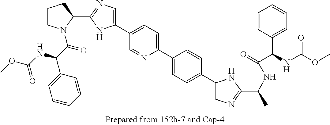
C1CN(C(C(NC(=O)OC)C2=CC=CC=C2)=O)C(C2=NC=C(C3=CC=C(C4=CC=C(C5=CN=C(C(C)NC(=O)C(C6=CC=CC=C6)NC(=O)OC)N5)C=C4)N=C3)N2)C1
